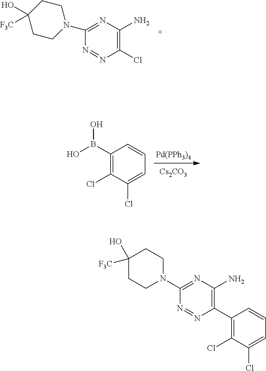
[Pd(PPh3)4].[Cs2CO3].C1(B(O)O)=C(Cl)C(Cl)=CC=C1.N1=NC(Cl)=C(N)N=C1N1CCC(O)([F3C])CC1.N1=NC(C2=C(Cl)C(Cl)=CC=C2)=C(N)N=C1N1CCC([F3C])(O)CC1
